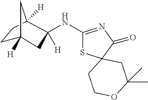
C1(NC2([H])CC3([H])CCC2([H])C3)=NC(=O)C2(S1)CCOC(C)(C)C2
